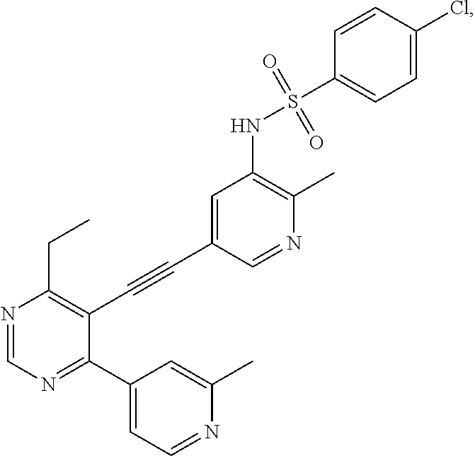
N1=CN=C(C2=CC=NC(C)=C2)C(C#CC2=CC(NS(=O)(=O)C3=CC=C(Cl)C=C3)=C(C)N=C2)=C1CC
